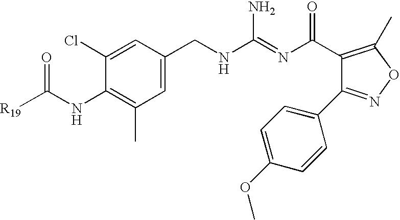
C1=C(Cl)C(NC(=O)[R19])=C(C)C=C1CNC(=NC(=O)C1=C(C)ON=C1C1=CC=C(OC)C=C1)N
